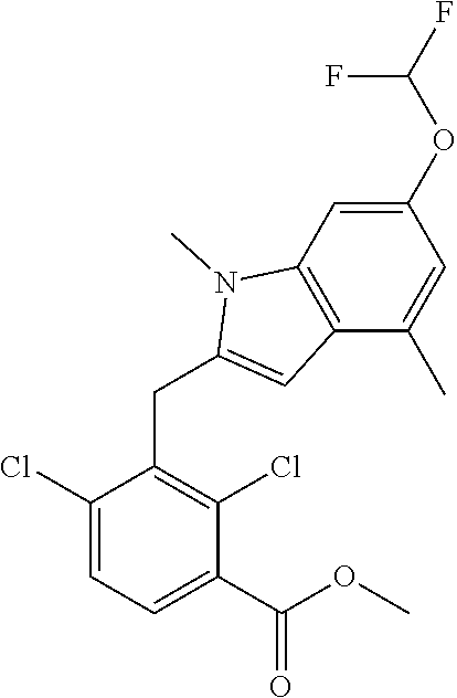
C1(Cl)=CC=C(C(OC)=O)C(Cl)=C1CC1=CC2=C(N1C)C=C(OC(F)F)C=C2C
